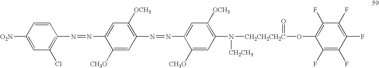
C1=CC(N=NC2=CC([OCH3])=C(N=NC3=CC([OCH3])=C(N([CH2CH2CH2C](OC4=C(F)C(F)=C(F)C(F)=C4F)=O)[CH2CH3])C=C3[CH3O])C=C2[CH3O])=C(Cl)C=C1[O2N]
